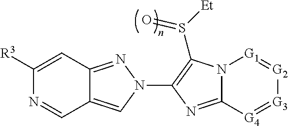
C1([R3])=CC2=NN(C3=C(S([Et])=O)N4C(=N3)[G4]=[G3][G2]=[G1]4)C=C2C=N1
